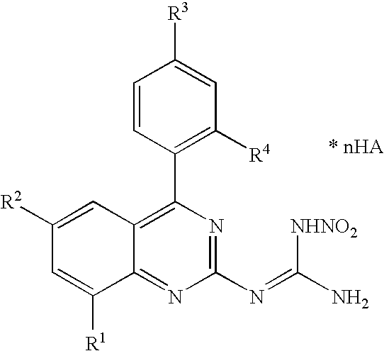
C1=CC(C2=C3C(=NC(N=C(N)[NHNO2])=N2)C([R1])=CC([R2])=C3)=C([R4])C=C1[R3]
